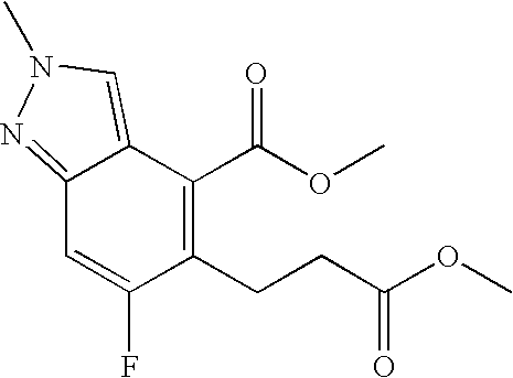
C12=NN(C)C=C1C(C(OC)=O)=C(CCC(OC)=O)C(F)=C2
